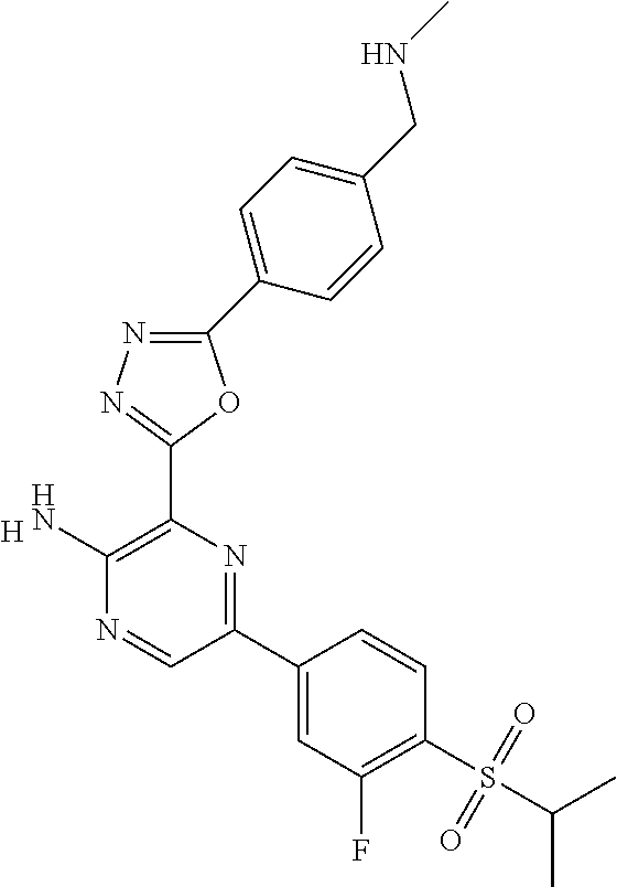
[H].C1(N)=C(C2=NN=C(C3=CC=C(CNC)C=C3)O2)N=C(C2=CC(F)=C(S(C(C)C)(=O)=O)C=C2)C=N1
